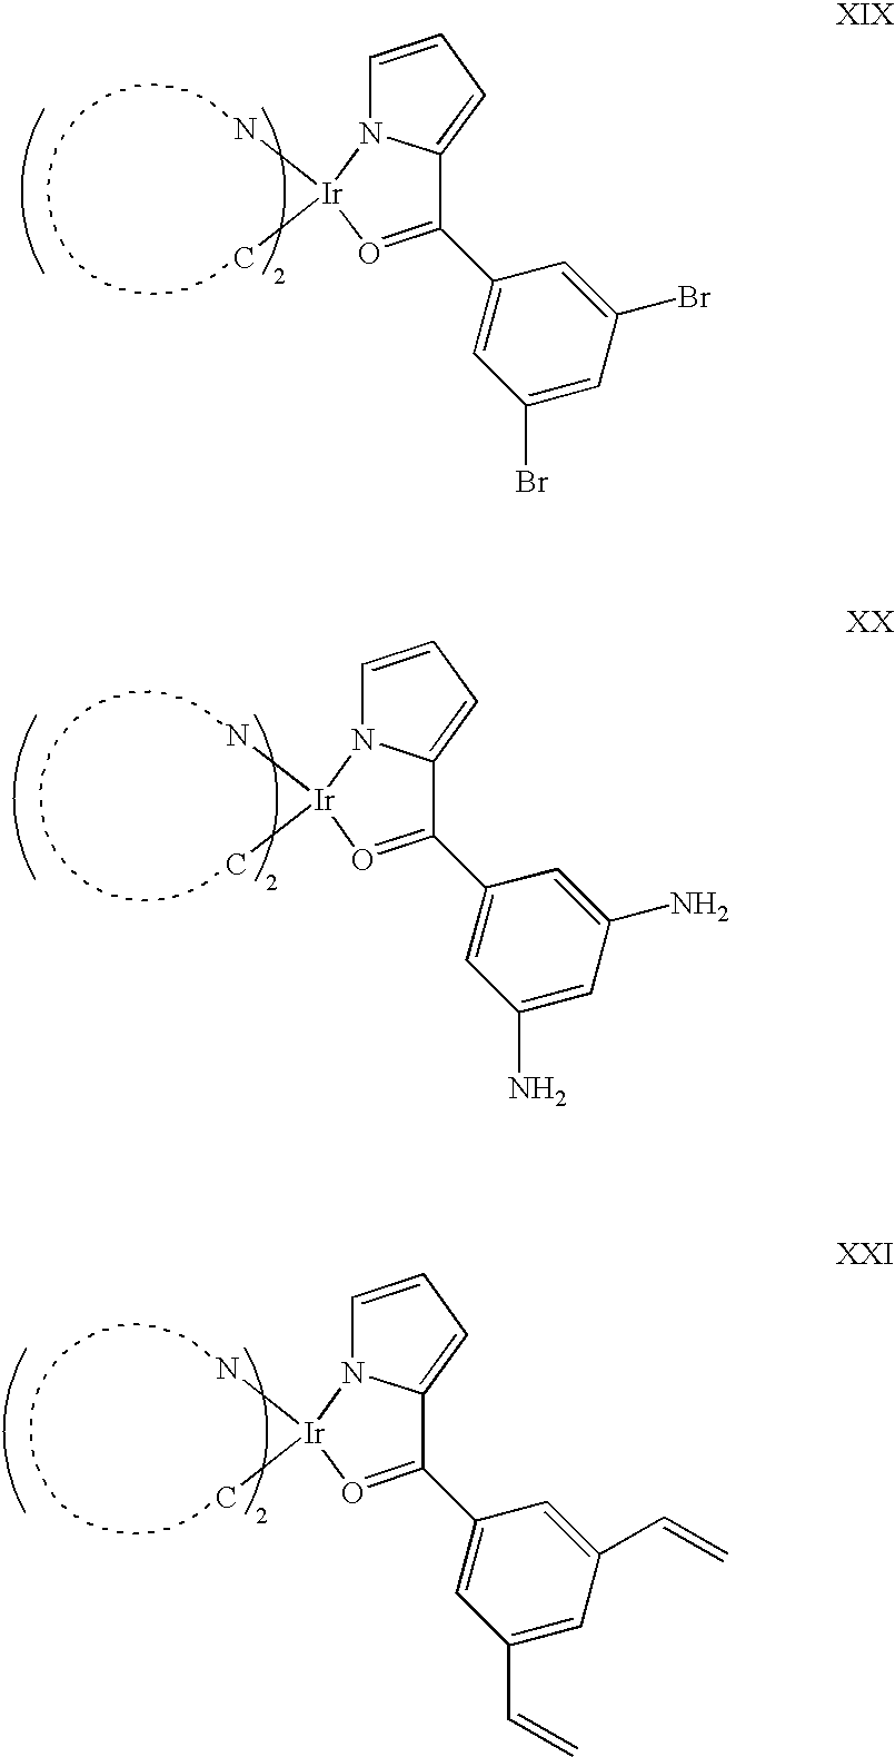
C1(C2=CC(Br)=CC(Br)=C2)=O[Ir](C)(N)N2C1=CC=C2.C1(C2=CC(N)=CC(N)=C2)=O[Ir](C)(N)N2C1=CC=C2.C1(C2=CC(C=C)=CC(C=C)=C2)=O[Ir](C)(N)N2C1=CC=C2
